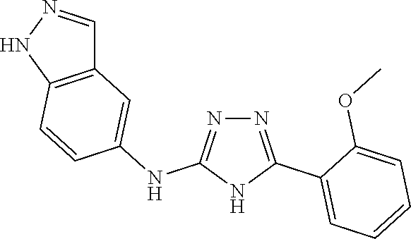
C1=NNC2=C1C=C(NC1=NN=C(C3=CC=CC=C3OC)N1)C=C2
